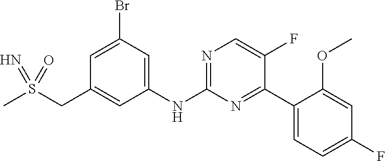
C1(NC2=NC=C(F)C(C3=CC=C(F)C=C3OC)=N2)=CC(Br)=CC(CS(C)(=O)=N)=C1
